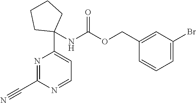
N1=C(C#N)N=CC=C1C1(NC(OCC2=CC(Br)=CC=C2)=O)CCCC1
